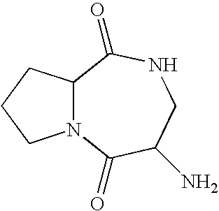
C12N(C(=O)C(N)CNC1=O)CCC2
